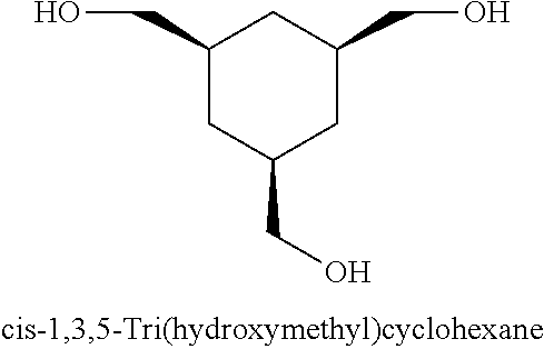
C1(CO)CC(CO)CC(CO)C1
